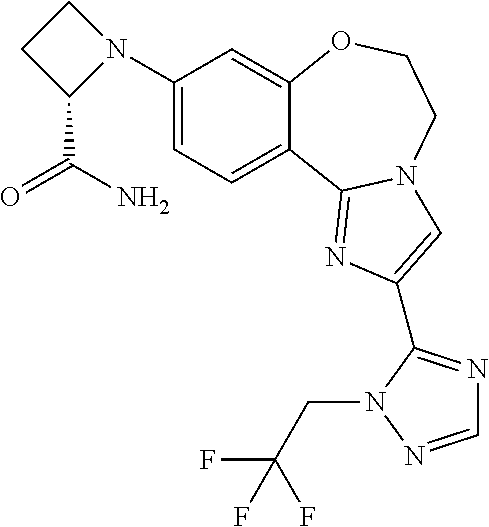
C1(N2CCC2C(N)=O)=CC=C2C(=C1)OCCN1C2=NC(C2=NC=NN2CC(F)(F)F)=C1
